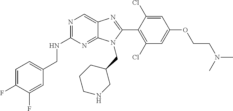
C1=C(F)C(F)=CC(CNC2=NC=C3C(=N2)N(CC2CCCNC2)C(C2=C(Cl)C=C(OCCN(C)C)C=C2Cl)=N3)=C1
